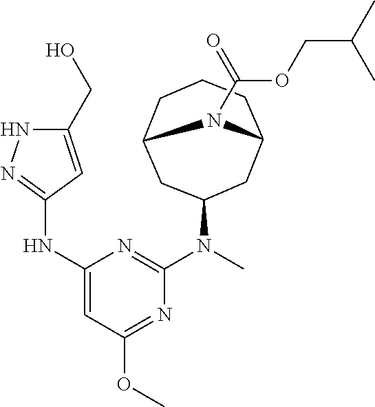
C12CC(N(C)C3=NC(NC4=NNC(CO)=C4)=CC(OC)=N3)CC(CCC1)N2C(=O)OCC(C)C
